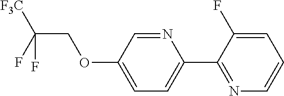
C1(C2=NC=CC=C2F)=CC=C(OCC(F)([F3C])F)C=N1
